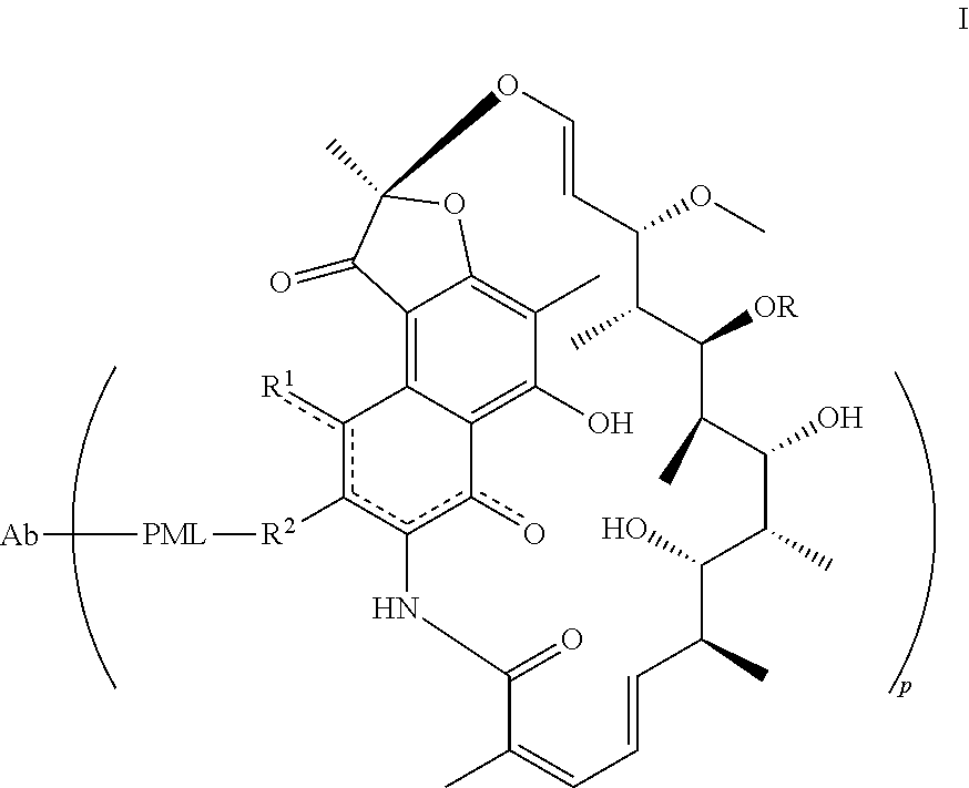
c1([R2][PML][Ab])c([R1])C2=C3C4=C(C)C(O)=C2c(o)c1NC(=O)C(C)=CC=CC(C)C(O)C(C)C(O)C(C)C([OR])C(C)C(OC)C=COC(C)(O4)C3=O
